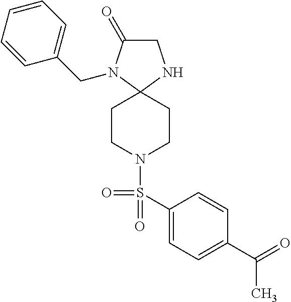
C1C(=O)N(CC2=CC=CC=C2)C2(N1)CCN(S(C1=CC=C(C(=O)C)C=C1)(=O)=O)CC2
